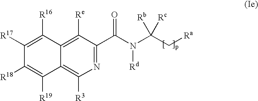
N1=C(C(N(C(C[Ra])([Rb])[Rc])[Rd])=O)C([Re])=C2C(=C1[R3])C([R19])=C([R18])C([R17])=C2[R16]
